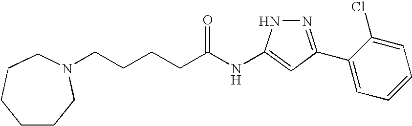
C(CCCC(NC1=CC(C2=CC=CC=C2Cl)=NN1)=O)N1CCCCCC1
